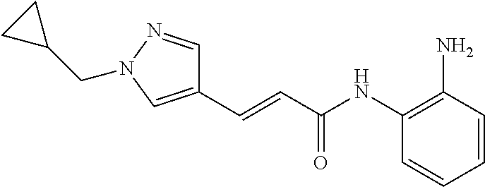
C1(C=CC(NC2=C(N)C=CC=C2)=O)=CN(CC2CC2)N=C1
